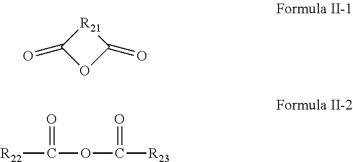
C1(=O)[R21]C(=O)O1.[R22]C(OC([R23])=O)=O
